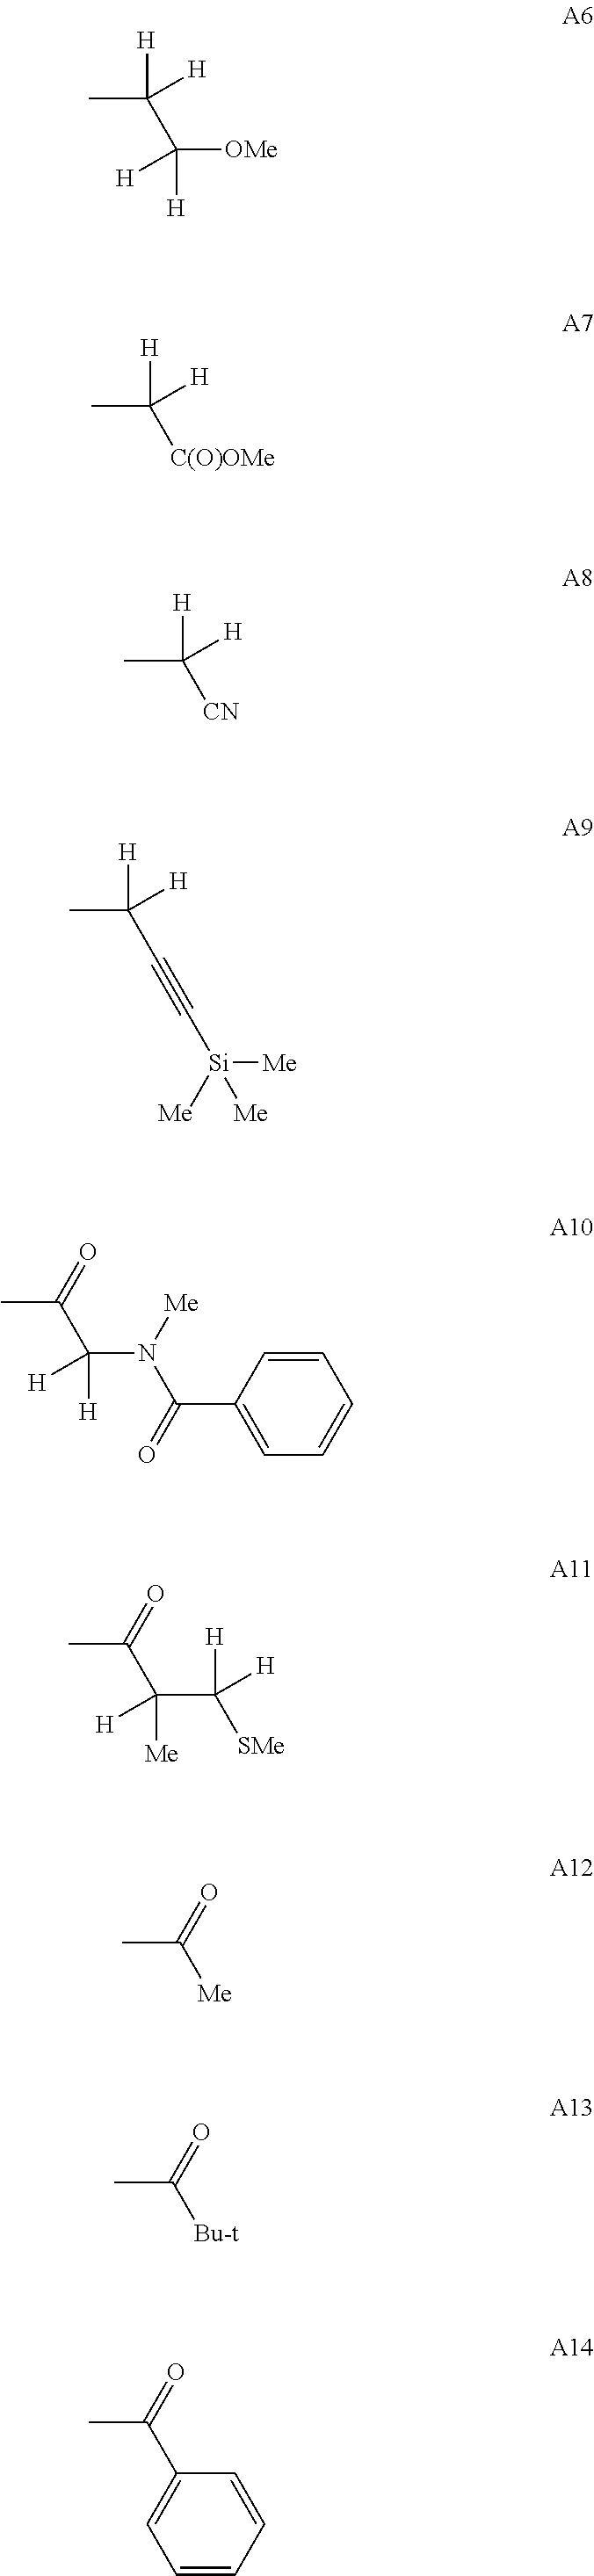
CC([H])(C([OMe])([H])[H])[H].CC([H])([CN])[H].CC([H])([C(O)OMe])[H].CC([H])([H])C#C[Si]([Me])([Me])[Me].CC(=O)C(N([Me])C(=O)C1=CC=CC=C1)([H])[H].CC(=O)C(C([H])([SMe])[H])([H])[Me].CC(=O)[Me].CC(=O)[Bu-t].CC(=O)C1=CC=CC=C1
